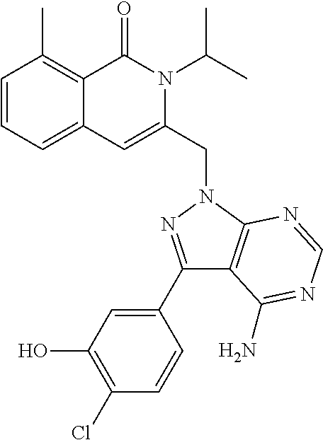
C1=CC=C2C(=C1C)C(=O)N(C(C)C)C(CN1C3=C(C(C4=CC(O)=C(Cl)C=C4)=N1)C(N)=NC=N3)=C2
